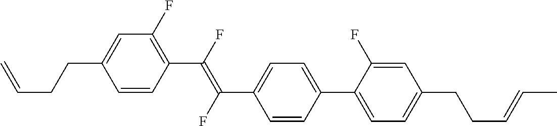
C1=CC(C(=C(C2=CC=C(C3=CC=C(CCC=CC)C=C3F)C=C2)F)F)=C(F)C=C1CCC=C
